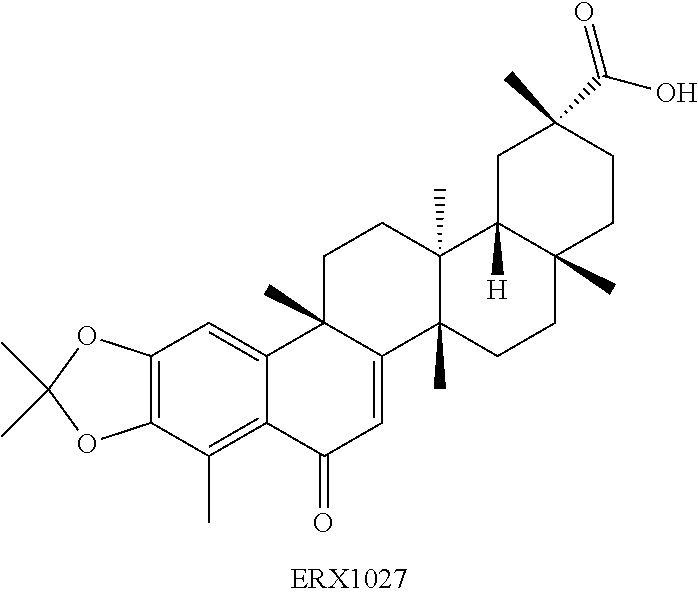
C12=C(C(C)=C3C(=C1)C1(C)C(=CC3=O)C3(C)C(C)(CC1)C1([H])C(C)(CC3)CCC(C)(C(O)=O)C1)OC(C)(C)O2
